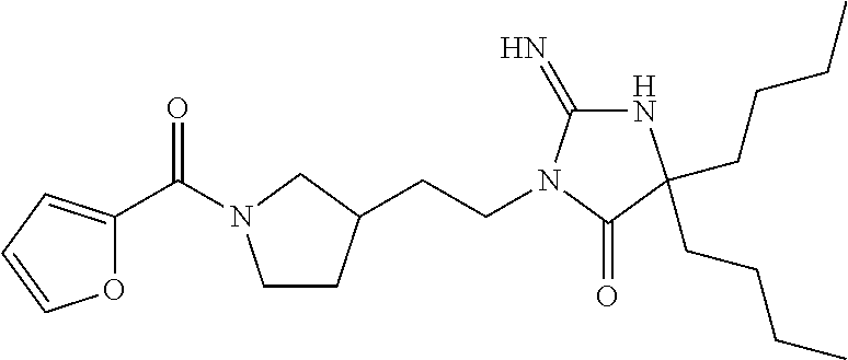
C1CC(CCN2C(=N)NC(CCCC)(CCCC)C2=O)CN1C(C1=CC=CO1)=O
